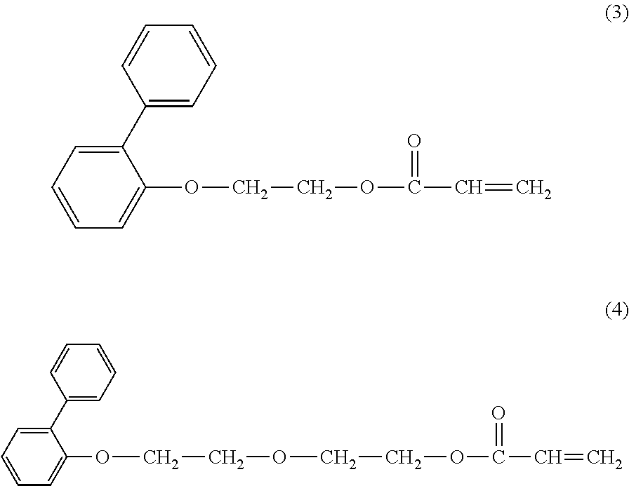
C1(C2=CC=CC=C2OCCOC(C=C)=O)=CC=CC=C1.C1(C2=CC=CC=C2OCCOCCOC(C=C)=O)=CC=CC=C1
